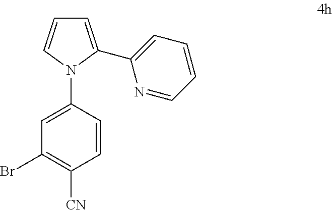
C1=C(C2=CC=CC=N2)N(C2=CC(Br)=C([CN])C=C2)C=C1
